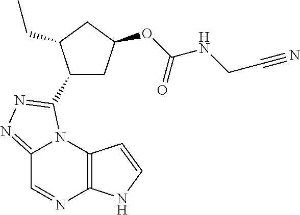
C12=NN=C(C3CC(OC(NCC#N)=O)CC3CC)N1C1=C(N=C2)NC=C1
